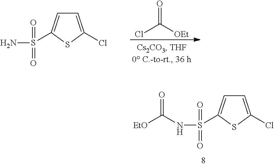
O=C([OEt])Cl.C1=C(Cl)SC(S(=O)(=O)N)=C1.C1=C(Cl)SC(S(=O)(=O)NC(=O)[EtO])=C1
